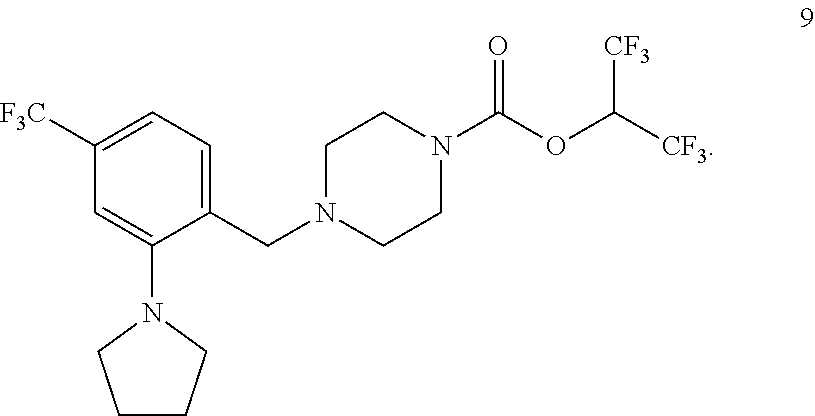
C1=C([F3C])C=C(N2CCCC2)C(CN2CCN(C(OC([CF3])[CF3])=O)CC2)=C1
